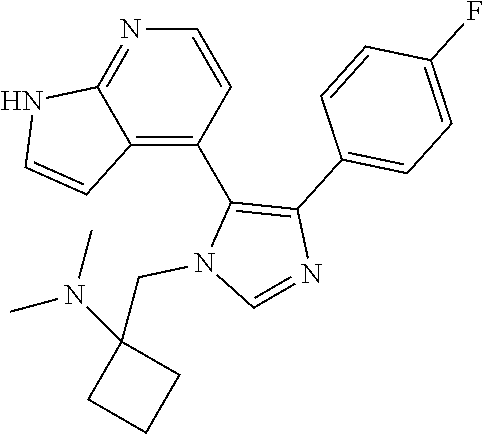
C12=NC=CC(C3=C(C4=CC=C(F)C=C4)N=CN3CC3(N(C)C)CCC3)=C1C=CN2
